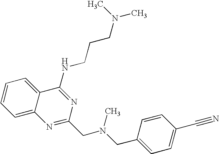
C1=C2C(=CC=C1)C(NCCCN(C)C)=NC(CN(CC1=CC=C(C#N)C=C1)C)=N2
